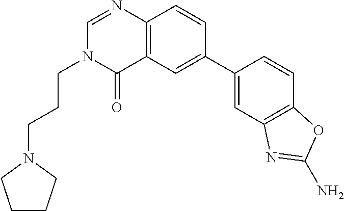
C12=C(C=CC(C3=CC4=C(C=C3)OC(N)=N4)=C1)N=CN(CCCN1CCCC1)C2=O
